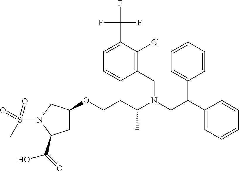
O(CCC(N(CC(C1=CC=CC=C1)C1=CC=CC=C1)CC1=C(Cl)C(C(F)(F)F)=CC=C1)C)C1CC(C(O)=O)N(S(C)(=O)=O)C1
